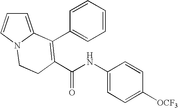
N(C(=O)C1=C(C2=CC=CC=C2)C2=CC=CN2CC1)C1=CC=C([OCF3])C=C1
